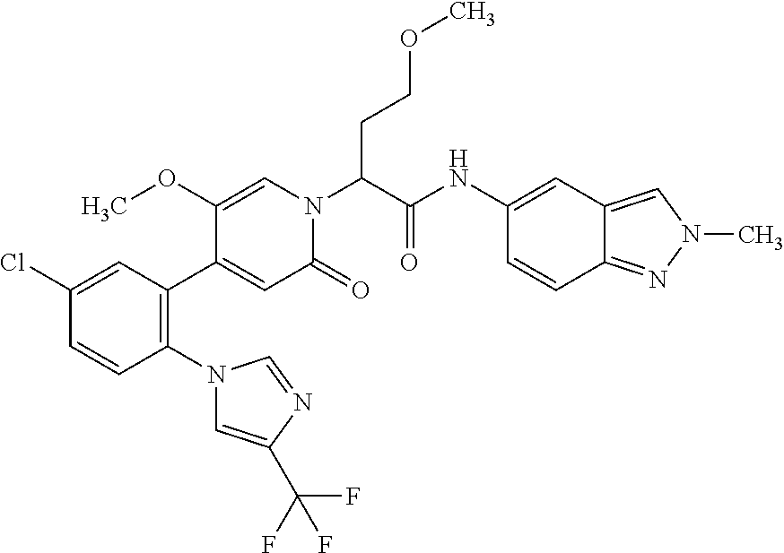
C1(N2C=C(C(F)(F)F)N=C2)=C(C2=CC(=O)N(C(C(NC3=CC4=CN(C)N=C4C=C3)=O)CCOC)C=C2OC)C=C(Cl)C=C1
